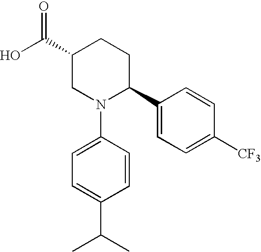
C1(C(O)=O)CN(C2=CC=C(C(C)C)C=C2)C(C2=CC=C([CF3])C=C2)CC1
